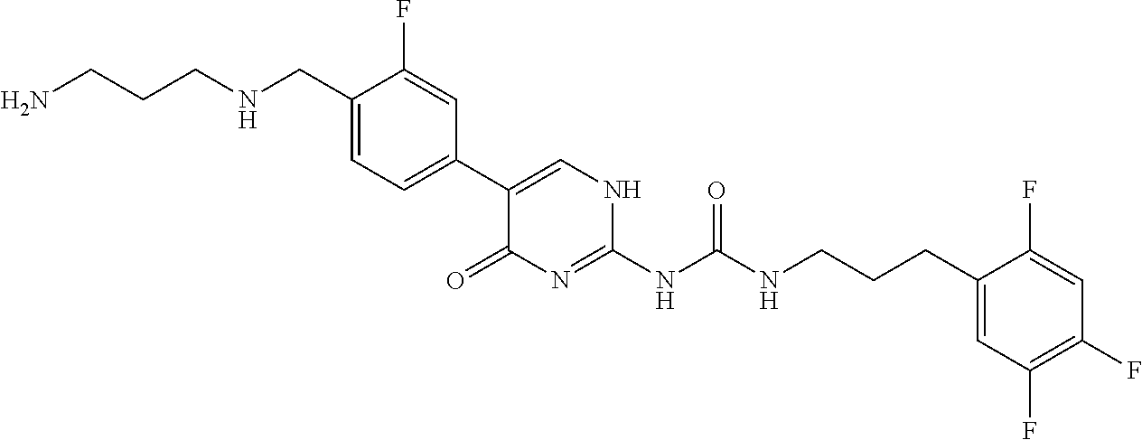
C1(C2=CNC(NC(NCCCC3=CC(F)=C(F)C=C3F)=O)=NC2=O)=CC=C(CNCCCN)C(F)=C1
